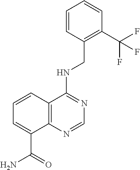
FC(C1=C(CNC2=NC=NC3=C2C=CC=C3C(=O)N)C=CC=C1)(F)F
